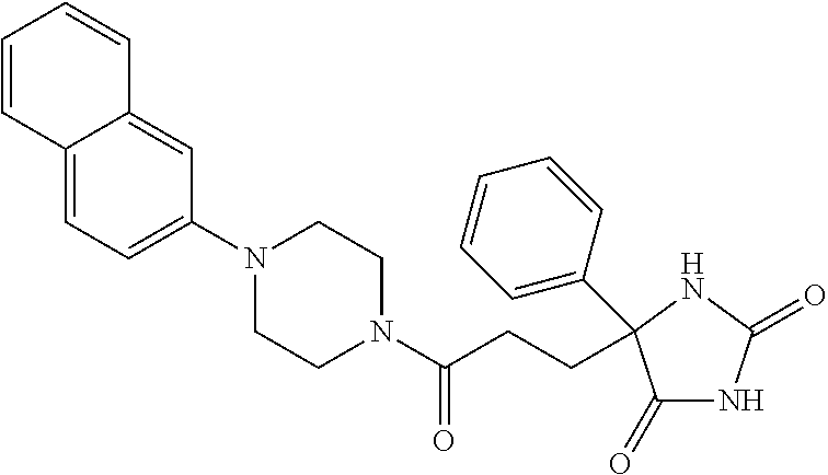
C1(=O)NC(=O)NC1(CCC(N1CCN(C2=CC=C3C(=C2)C=CC=C3)CC1)=O)C1=CC=CC=C1
